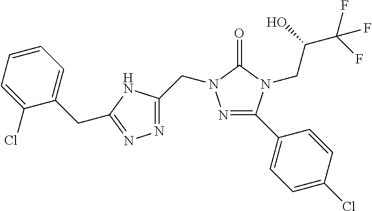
N1=C(C2=CC=C(Cl)C=C2)N(CC(O)C(F)(F)F)C(=O)N1CC1=NN=C(CC2=CC=CC=C2Cl)N1
